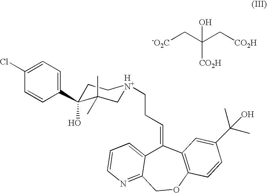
[-O2C]CC(C[CO2H])(O)[CO2H].C1(C2(O)CC[HN+](CCC=C3C4=CC=CN=C4COC4=C3C=C(C(O)(C)C)C=C4)CC2(C)C)=CC=C(Cl)C=C1
